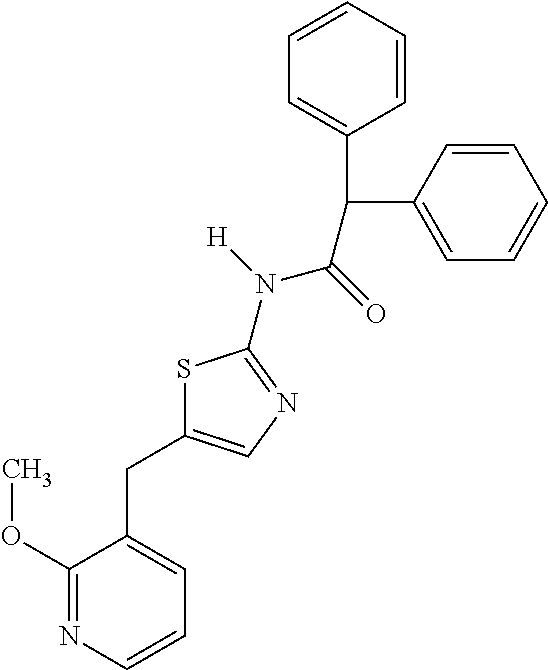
C1(OC)=NC=CC=C1CC1=CN=C(N(C(C(C2=CC=CC=C2)C2=CC=CC=C2)=O)[H])S1
